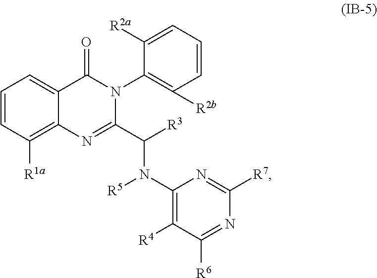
C1=CC=C2C(=C1[R1a])N=C(C([R3])N(C1=C([R4])C([R6])=NC([R7])=N1)[R5])N(C1=C([R2b])C=CC=C1[R2a])C2=O
